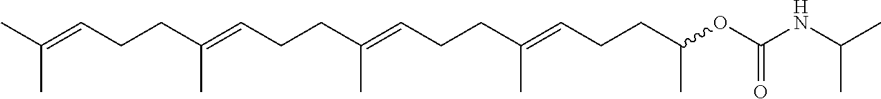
CC(=CCCC(=CCCC(=CCCC(=CCCC(OC(NC(C)C)=O)C)C)C)C)C
